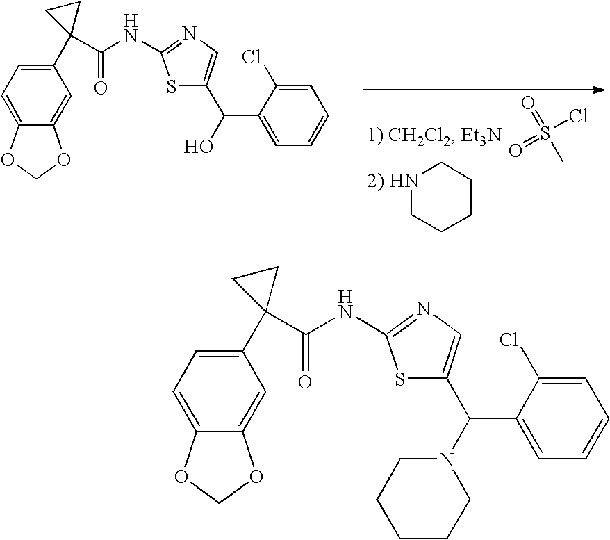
S1C(C(C2=CC=CC=C2Cl)O)=CN=C1NC(C1(C2=CC=C3C(=C2)OCO3)CC1)=O.O=S(=O)(C)Cl.C1CCCCN1.S1C(C(C2=CC=CC=C2Cl)N2CCCCC2)=CN=C1NC(C1(C2=CC=C3C(=C2)OCO3)CC1)=O
